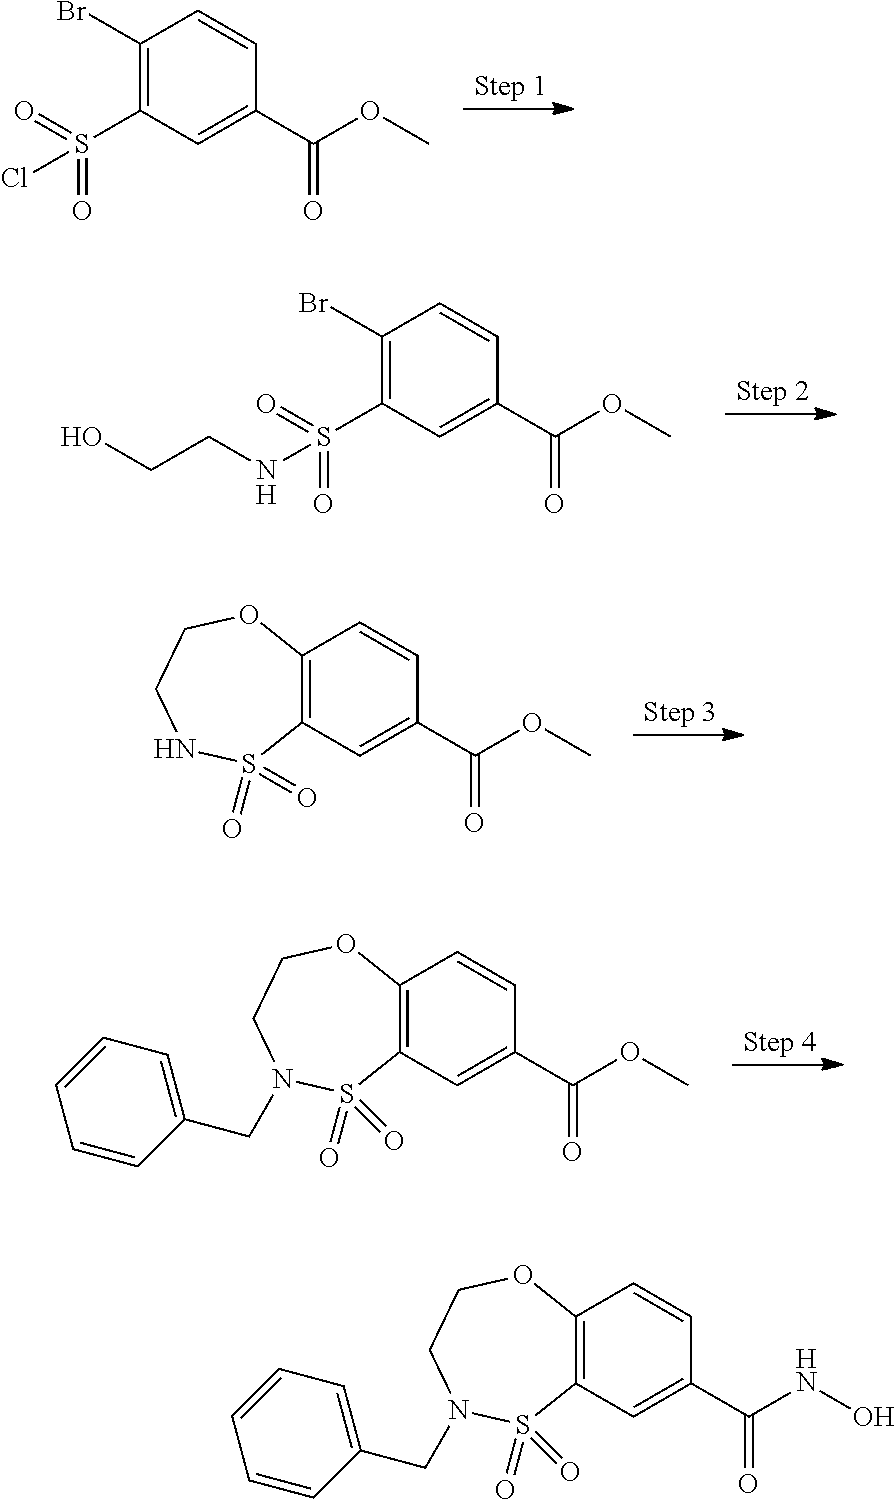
C1(Br)=C(S(=O)(=O)Cl)C=C(C(OC)=O)C=C1.C1(Br)=C(S(=O)(=O)NCCO)C=C(C(OC)=O)C=C1.C12=C(C=C(C(OC)=O)C=C1)S(=O)(=O)NCCO2.C12=C(C=C(C(OC)=O)C=C1)S(=O)(=O)N(CC1=CC=CC=C1)CCO2.C12=C(C=C(C(NO)=O)C=C1)S(=O)(=O)N(CC1=CC=CC=C1)CCO2
